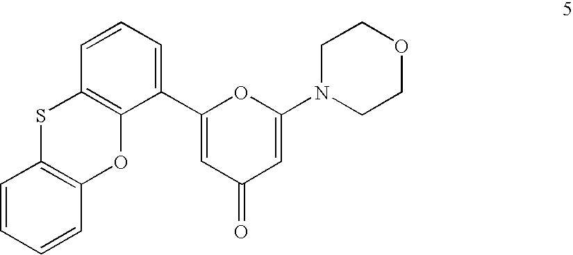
C1=CC=CC2=C1SC1=C(O2)C(C2=CC(=O)C=C(N3CCOCC3)O2)=CC=C1
